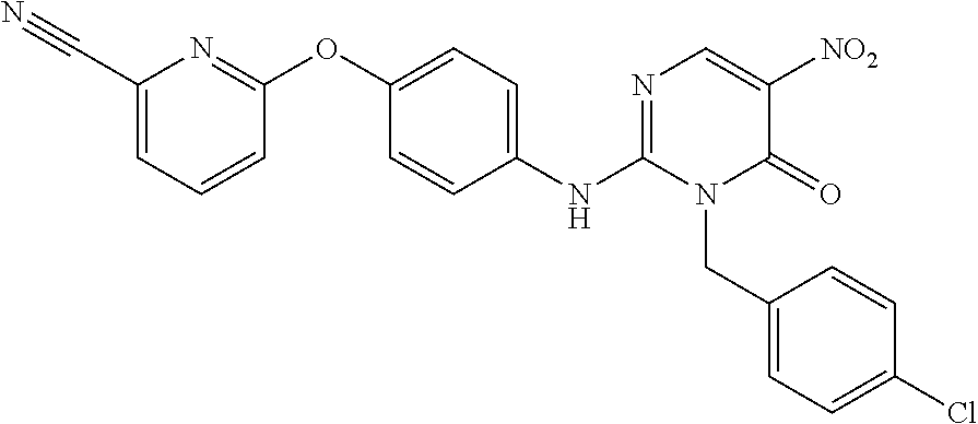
O(C1=CC=C(NC2=NC=C([NO2])C(=O)N2CC2=CC=C(Cl)C=C2)C=C1)C1=NC(C#N)=CC=C1
